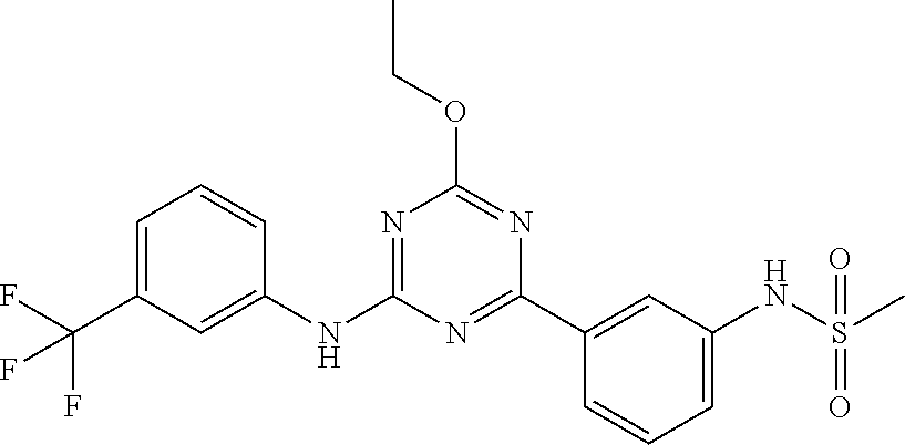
C1=C(C(F)(F)F)C=C(NC2=NC(OCC)=NC(C3=CC(NS(C)(=O)=O)=CC=C3)=N2)C=C1
